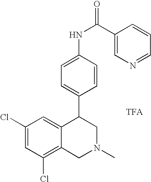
C1(Cl)=C2C(=CC(Cl)=C1)C(C1=CC=C(NC(C3=CN=CC=C3)=O)C=C1)CN(C)C2
